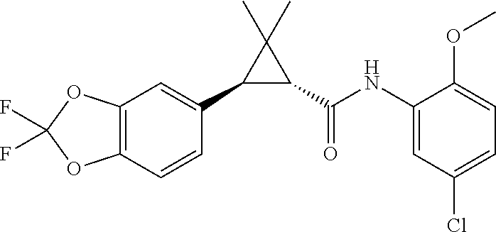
C12=C(C=CC(C3C(C(NC4=CC(Cl)=CC=C4OC)=O)C3(C)C)=C1)OC(F)(F)O2
